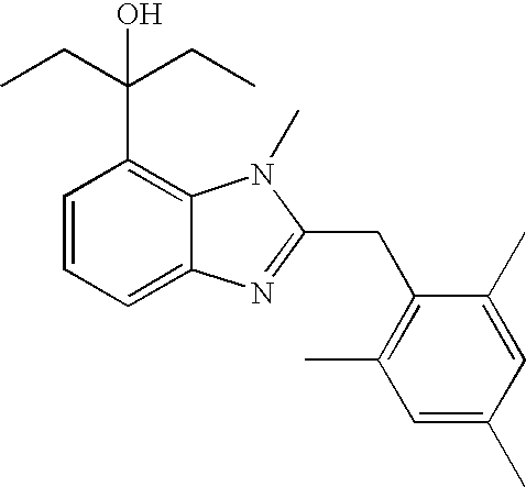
C1=CC=C2C(=C1C(CC)(CC)O)N(C)C(CC1=C(C)C=C(C)C=C1C)=N2
